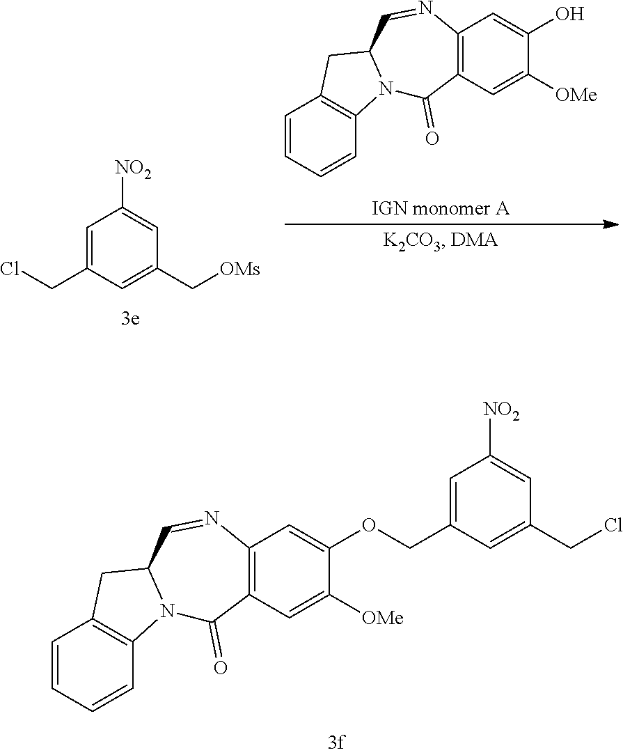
C1=CC=CC2=C1CC1N2C(=O)C2=C(N=C1)C=C(OCC1=CC([NO2])=CC(CCl)=C1)C([OMe])=C2.C1=CC=CC2=C1CC1N2C(=O)C2=C(N=C1)C=C(O)C([OMe])=C2.C1=C(CCl)C=C(C[OMs])C=C1[NO2]
